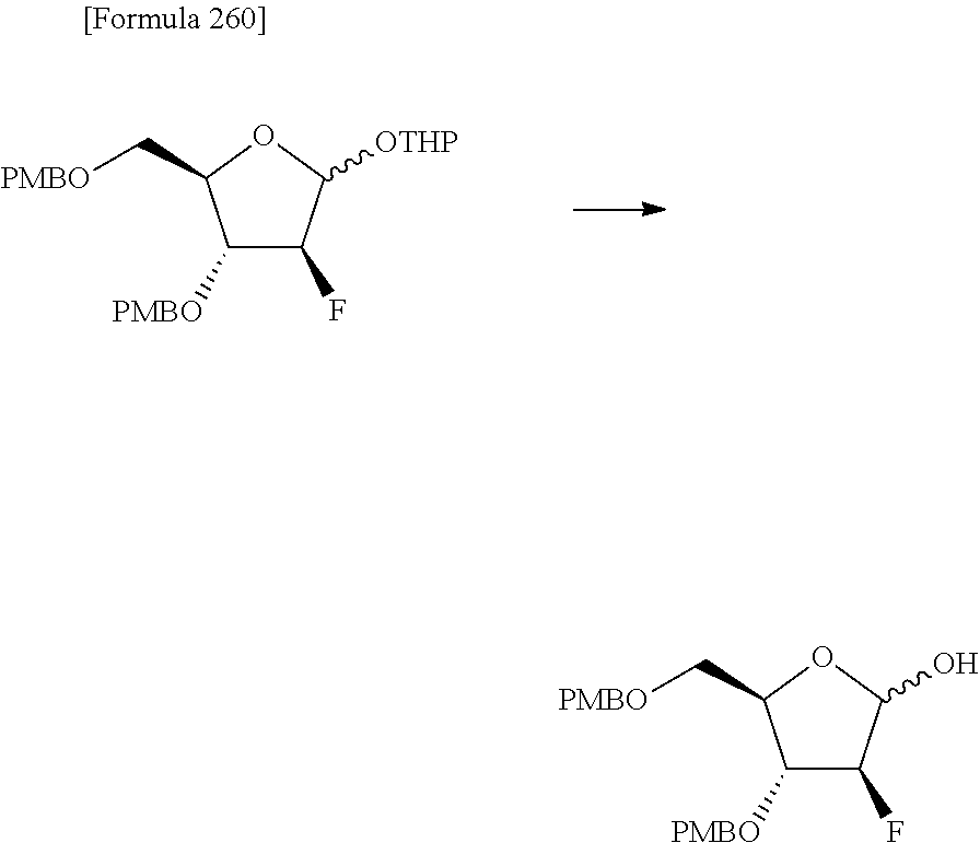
C1([PMBO])C(F)C([OTHP])OC1C[PMBO].C1([PMBO])C(F)C(O)OC1C[PMBO]
